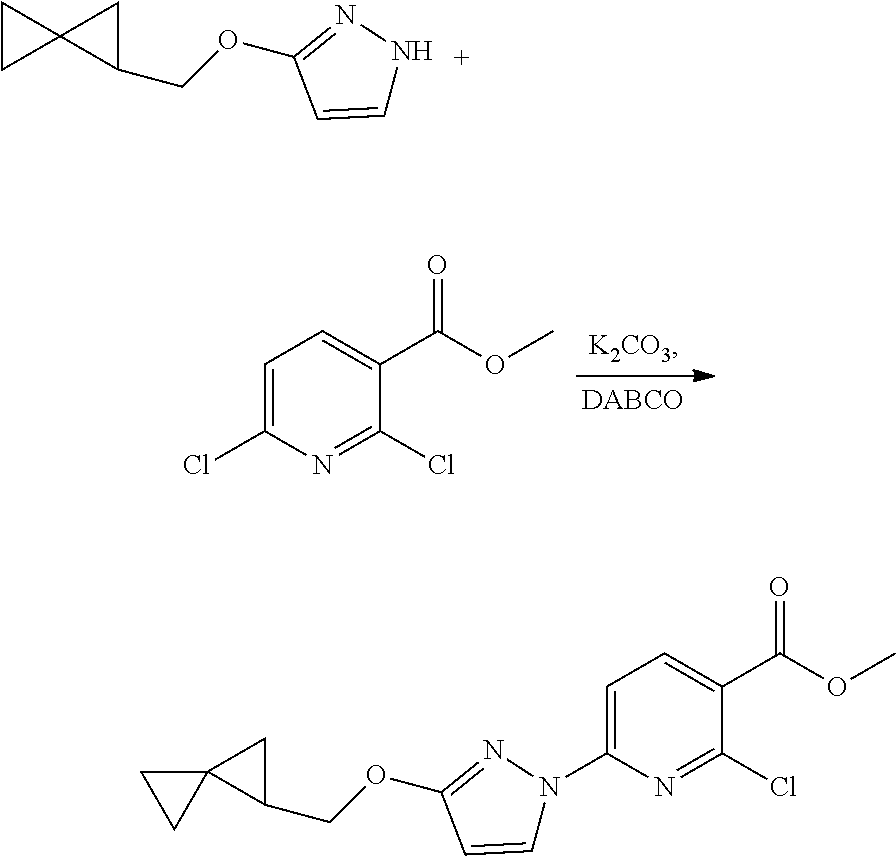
C12(C(COC3=NN(C4=CC=C(C(=O)OC)C(Cl)=N4)C=C3)C1)CC2.C1=C(Cl)N=C(Cl)C(C(OC)=O)=C1.C1CC12C(COC1=NNC=C1)C2
